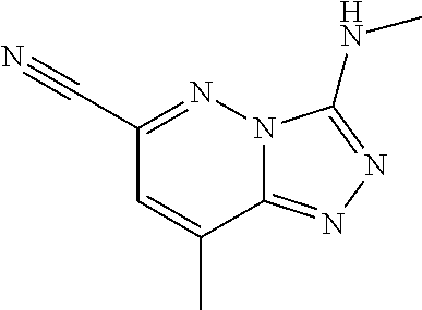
C12=NN=C(NC)N1N=C(C#N)C=C2C
